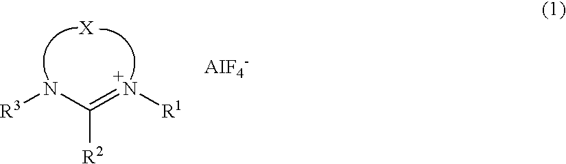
[R3]NC(=N[R1])[R2]
